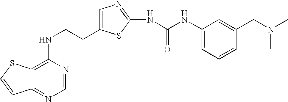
C(CNC1=C2C(=NC=N1)C=CS2)C1=CN=C(NC(=O)NC2=CC=CC(CN(C)C)=C2)S1
